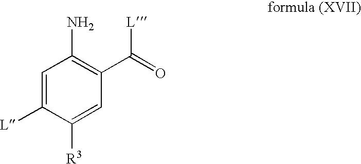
C1=C([L])C([R3])=CC(C(=O)[L])=C1N
